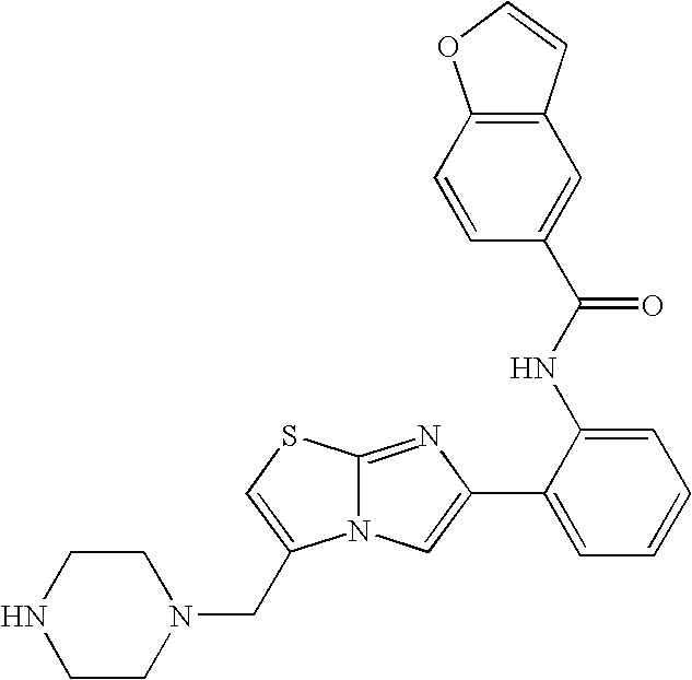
N12C(=NC(C3=CC=CC=C3NC(=O)C3=CC4=C(C=C3)OC=C4)=C1)SC=C2CN1CCNCC1
